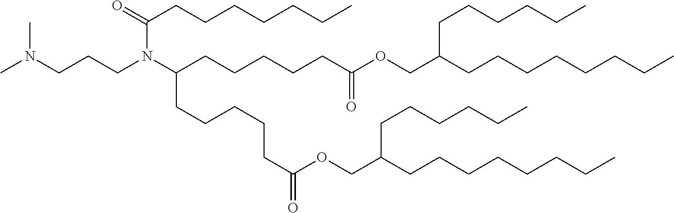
CN(CCCN(C(CCCCCC(OCC(CCCCCCCC)CCCCCC)=O)CCCCCC(=O)OCC(CCCCCCCC)CCCCCC)C(=O)CCCCCCC)C
